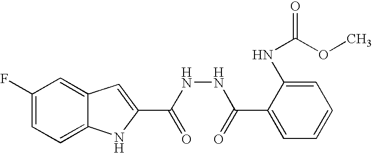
C12=CC=C(F)C=C1C=C(C(NNC(=O)C1=CC=CC=C1NC(=O)OC)=O)N2
